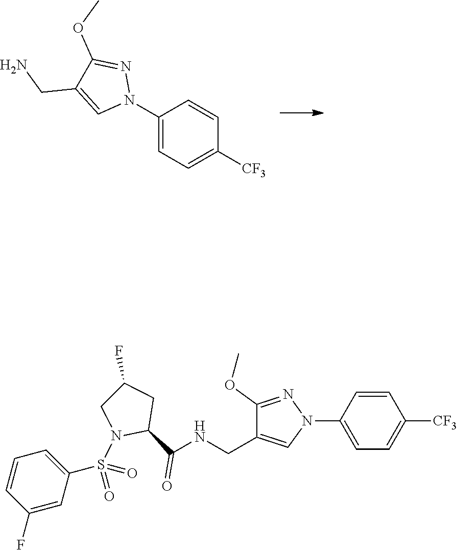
C1(N2N=C(OC)C(CN)=C2)=CC=C([CF3])C=C1.C1(OC)=NN(C2=CC=C([CF3])C=C2)C=C1CNC(C1CC(F)CN1S(=O)(C1=CC=CC(F)=C1)=O)=O
